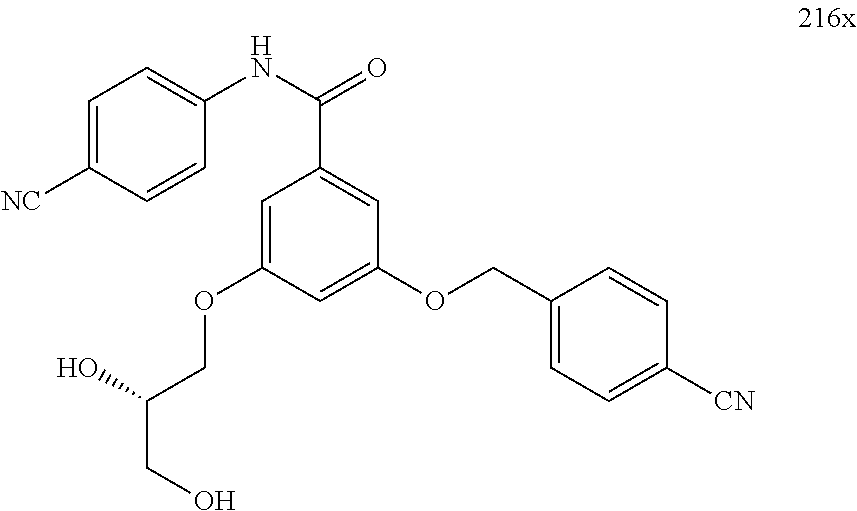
C1=C([NC])C=CC(NC(=O)C2=CC(OCC3=CC=C([CN])C=C3)=CC(OCC(CO)O)=C2)=C1
